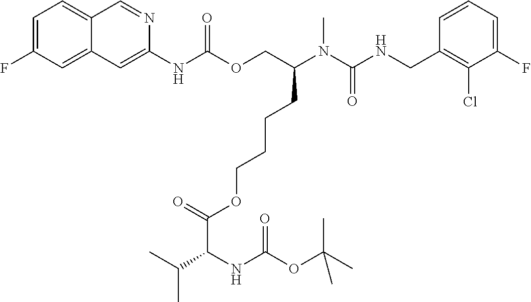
C1=CC(CNC(N(C(COC(NC2=CC3=CC(F)=CC=C3C=N2)=O)CCCCOC(C(NC(OC(C)(C)C)=O)C(C)C)=O)C)=O)=C(Cl)C(F)=C1
